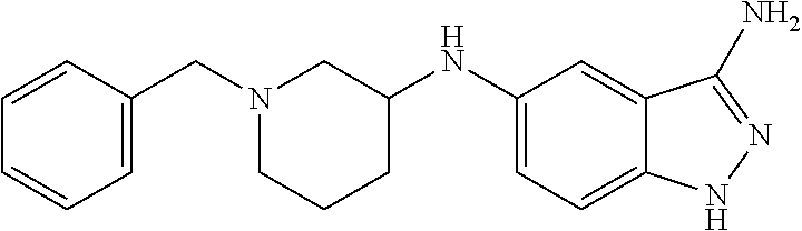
C1(NC2CCCN(CC3=CC=CC=C3)C2)=CC=C2C(=C1)C(N)=NN2
